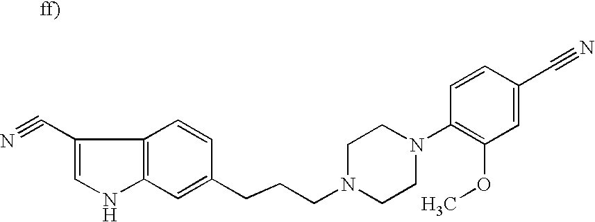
C1(C#N)=CNC2=C1C=CC(CCCN1CCN(C3=C(OC)C=C(C#N)C=C3)CC1)=C2
